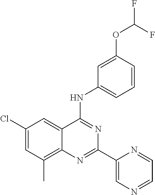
C1(Cl)=CC(C)=C2C(=C1)C(NC1=CC=CC(OC(F)F)=C1)=NC(C1=CN=CC=N1)=N2
